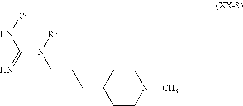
C1CC(CCCN([R0])C(N[R0])=N)CCN1C
